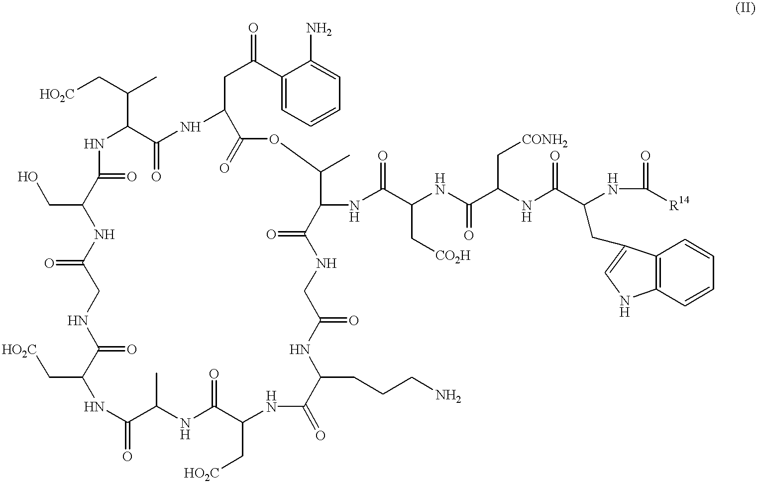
[HO2C]CC(C)C1NC(=O)C(CO)NC(=O)CNC(=O)C(C[HO2C])NC(=O)C(C)NC(=O)C(C[HO2C])NC(=O)C(CCCN)NC(=O)CNC(=O)C(NC(C(NC(C(NC(=O)C(NC([R14])=O)CC2=CNC3=C2C=CC=C3)C[CONH2])=O)C[CO2H])=O)C(C)OC(=O)C(CC(C2=CC=CC=C2N)=O)NC1=O
